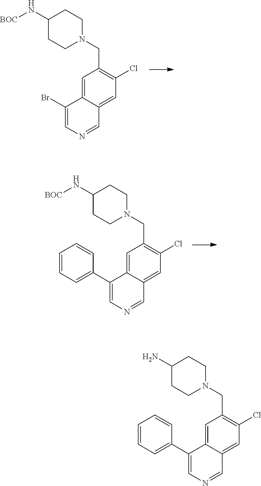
[BOC]NC1CCN(CC2=C(Cl)C=C3C(=C2)C(Br)=CN=C3)CC1.[BOC]NC1CCN(CC2=C(Cl)C=C3C(=C2)C(C2=CC=CC=C2)=CN=C3)CC1.NC1CCN(CC2=C(Cl)C=C3C(=C2)C(C2=CC=CC=C2)=CN=C3)CC1
